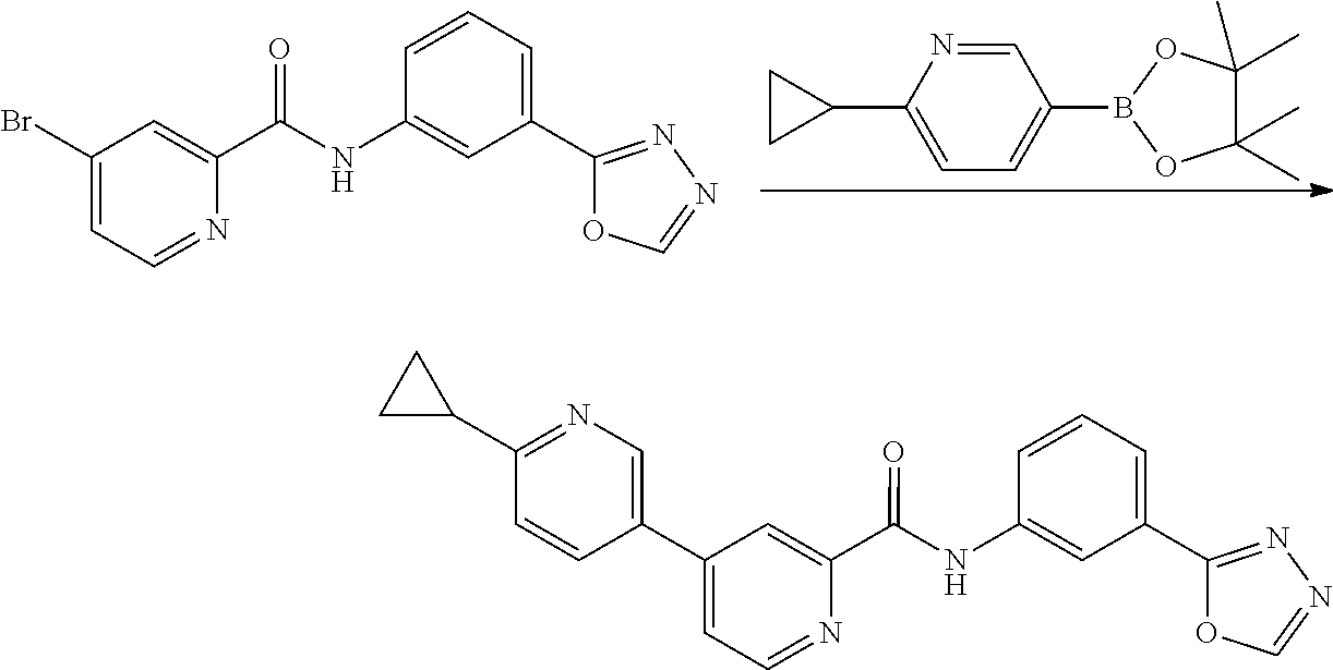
C1=CC=C(C2=NN=CO2)C=C1NC(C1=CC(C2=CN=C(C3CC3)C=C2)=CC=N1)=O.C1=CC=C(C2=NN=CO2)C=C1NC(C1=CC(Br)=CC=N1)=O.C1(C2CC2)=CC=C(B2OC(C)(C)C(C)(C)O2)C=N1
